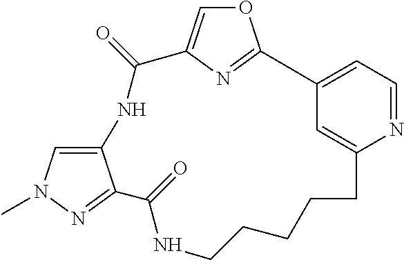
C1CCCCC2=CC(=CC=N2)C2=NC(=CO2)C(=O)NC2=CN(C)N=C2C(=O)N1
